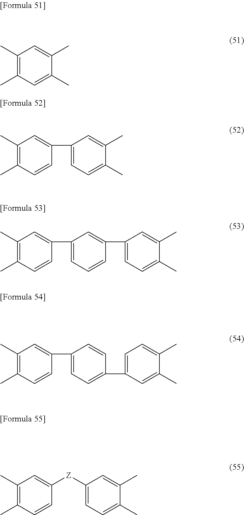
C1(C)=C(C)C=C(C)C(C)=C1.C1(C)=C(C)C=CC(C2=CC=C(C)C(C)=C2)=C1.C1(C)=C(C)C=CC(C2=CC=CC(C3=CC=C(C)C(C)=C3)=C2)=C1.C1(C)=C(C)C=CC(C2=CC=C(C3=CC=C(C)C(C)=C3)C=C2)=C1.C1(C)=C(C)C=CC([Z]C2=CC=C(C)C(C)=C2)=C1
